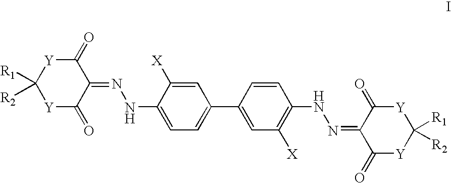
C1([R1])([R2])[Y]C(=O)C(=NNC2=CC=C(C3=CC([X])=C(NN=C4C(=O)[Y]C([R1])([R2])[Y]C4=O)C=C3)C=C2[X])C(=O)[Y]1
